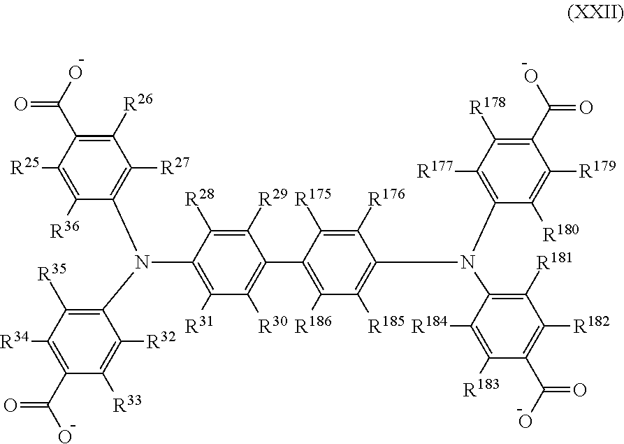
C1([R29])=C([R28])C(N(C2=C([R27])C([R26])=C(C(O)=O)C([R25])=C2[R36])C2=C([R35])C([R34])=C(C(O)=O)C([R33])=C2[R32])=C([R31])C([R30])=C1C1=C([R186])C([R185])=C(N(C2=C([R177])C([R178])=C(C(O)=O)C([R179])=C2[R180])C2=C([R181])C([R182])=C(C(O)=O)C([R183])=C2[R184])C([R176])=C1[R175]
